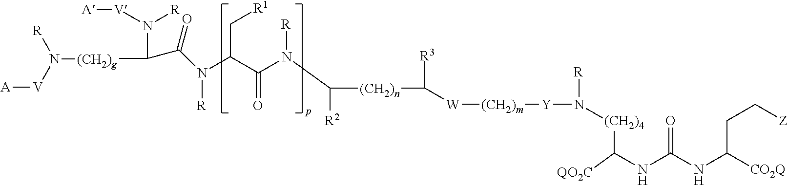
[(CH2)n](C([R3])[W][(CH2)m][Y]N([(CH2)4]C(NC(NC([CO2Q])CC[Z])=O)[QO2C])[R])C([R2])N(C(C(C[R1])N([R])C(C([(CH2)g]N([R])[V][A])N([V][A])[R])=O)=O)[R]
